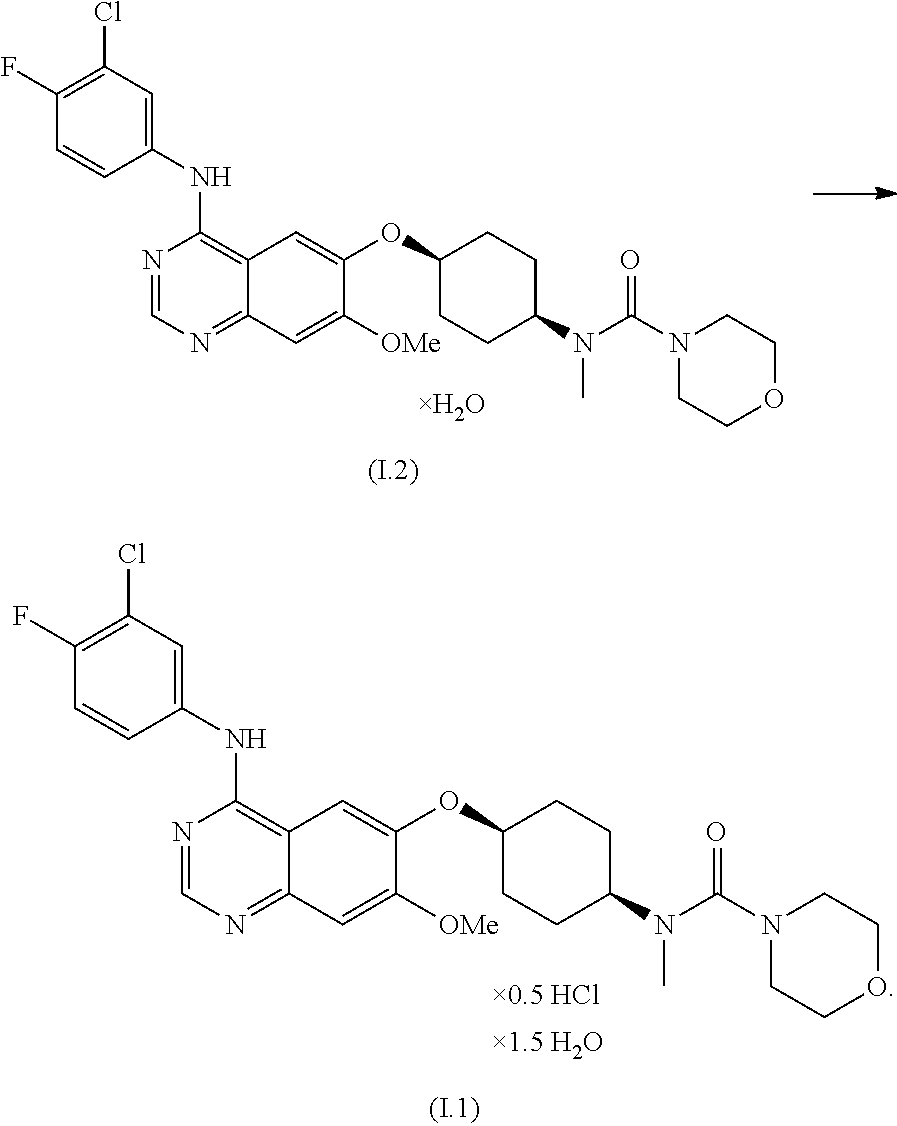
C1(Cl)=C(F)C=CC(NC2=C3C(=NC=N2)C=C([OMe])C(OC2CCC(N(C)C(=O)N4CCOCC4)CC2)=C3)=C1.C1(F)=C(Cl)C=C(NC2=C3C(=NC=N2)C=C([OMe])C(OC2CCC(N(C(N4CCOCC4)=O)C)CC2)=C3)C=C1
